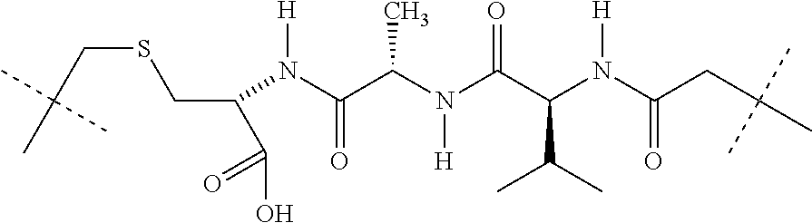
C(C(C)(C)C)SCC(C(O)=O)N(C(C(N(C(C(N(C(CC(C)(C)C)=O)[H])C(C)C)=O)[H])C)=O)[H]
